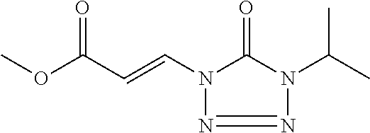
COC(C=CN1C(=O)N(C(C)C)N=N1)=O
